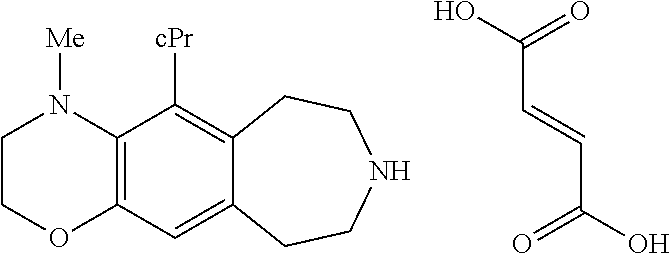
C12=C(C=C3C(=C1[cPr])CCNCC3)OCCN2[Me].C(C(=O)O)=CC(O)=O
